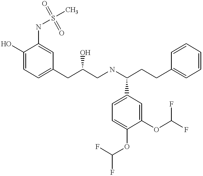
C1(O)=CC=C(CC(CNC(CCC2=CC=CC=C2)C2=CC=C(OC(F)F)C(OC(F)F)=C2)O)C=C1NS(C)(=O)=O
